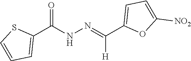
C1(C(=NNC(C2=CC=CS2)=O)[H])=CC=C([NO2])O1
